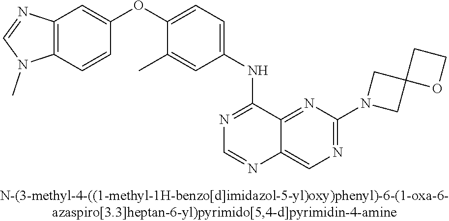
C1(OC2=CC=C(NC3=NC=NC4=CN=C(N5CC6(C5)OCC6)N=C34)C=C2C)=CC2=C(C=C1)N(C)C=N2
